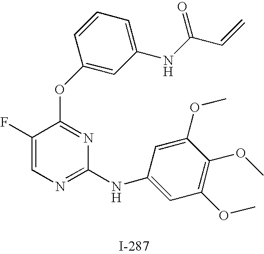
O(C1=NC(NC2=CC(OC)=C(OC)C(OC)=C2)=NC=C1F)C1=CC(NC(C=C)=O)=CC=C1
